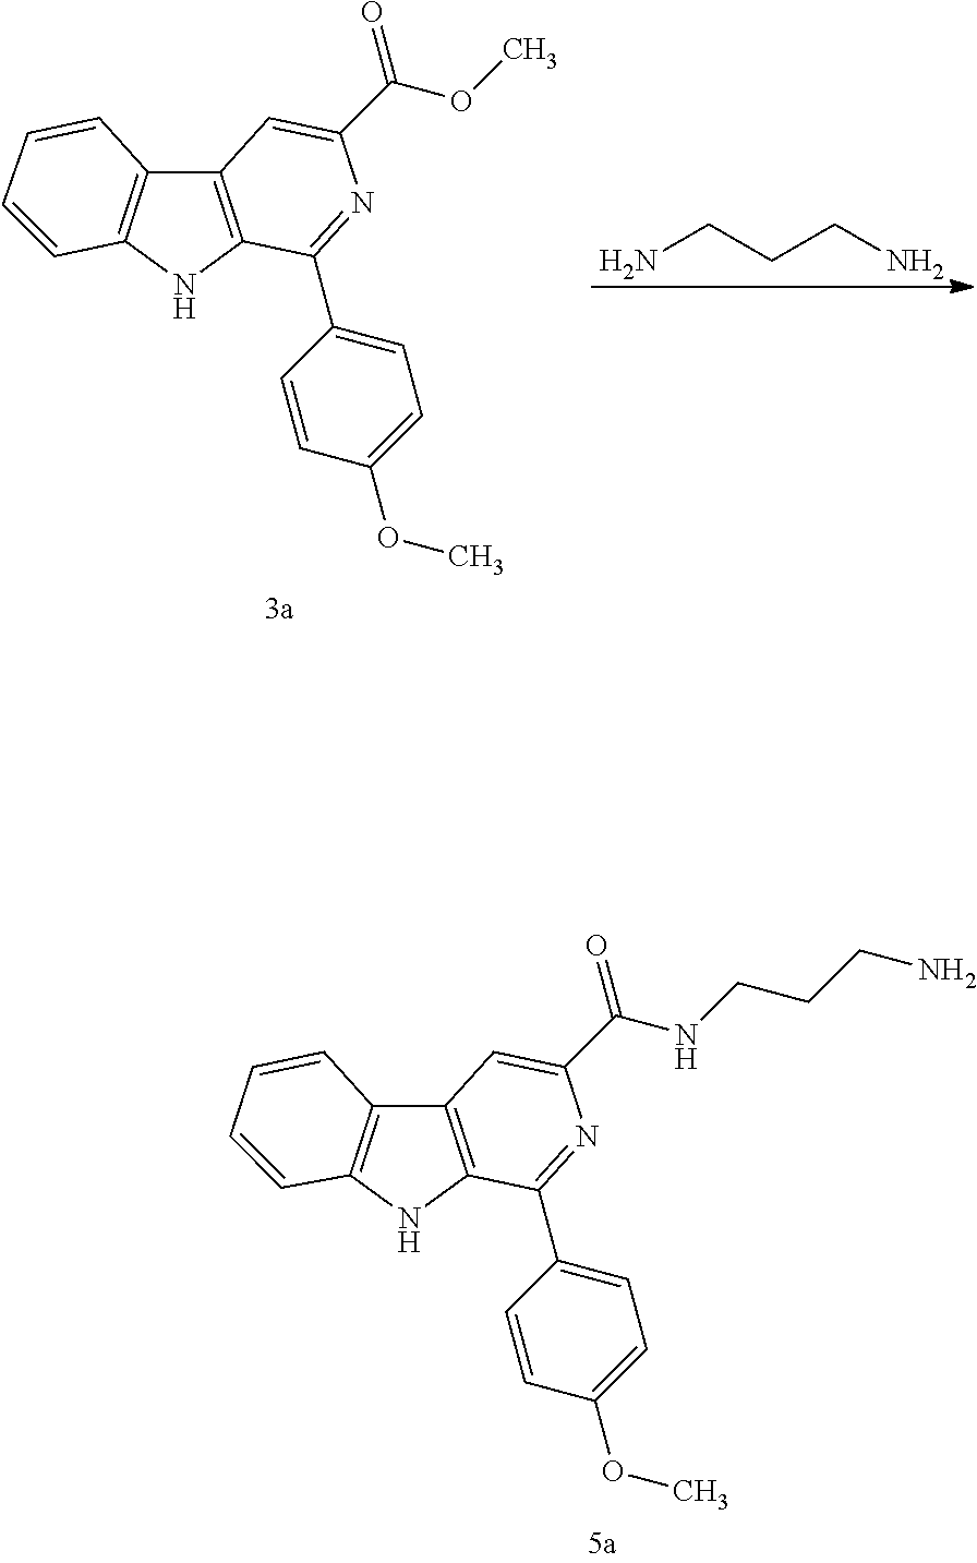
C12=C(NC3=C1C=CC=C3)C(C1=CC=C(OC)C=C1)=NC(C(OC)=O)=C2.NCCCN.C12=C(NC3=C1C=CC=C3)C(C1=CC=C(OC)C=C1)=NC(C(NCCCN)=O)=C2
